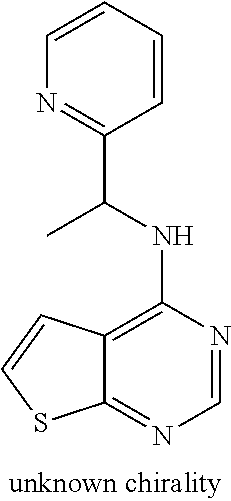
C1(C(NC2=C3C(=NC=N2)SC=C3)C)=NC=CC=C1
